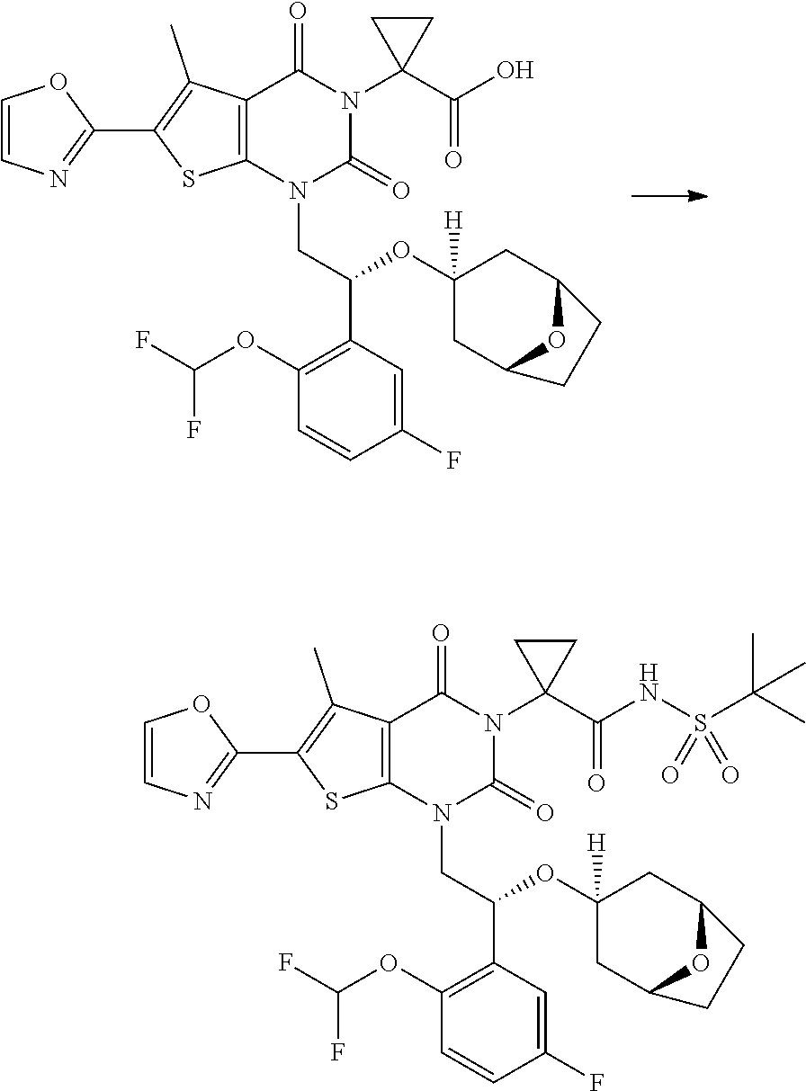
C12=C(N(CC(C3=C(OC(F)F)C=CC(F)=C3)OC3([H])CC4OC(C3)CC4)C(=O)N(C3(C(=O)O)CC3)C1=O)SC(C1=NC=CO1)=C2C.C12=C(N(CC(C3=C(OC(F)F)C=CC(F)=C3)OC3([H])CC4OC(C3)CC4)C(=O)N(C3(C(=O)NS(C(C)(C)C)(=O)=O)CC3)C1=O)SC(C1=NC=CO1)=C2C
